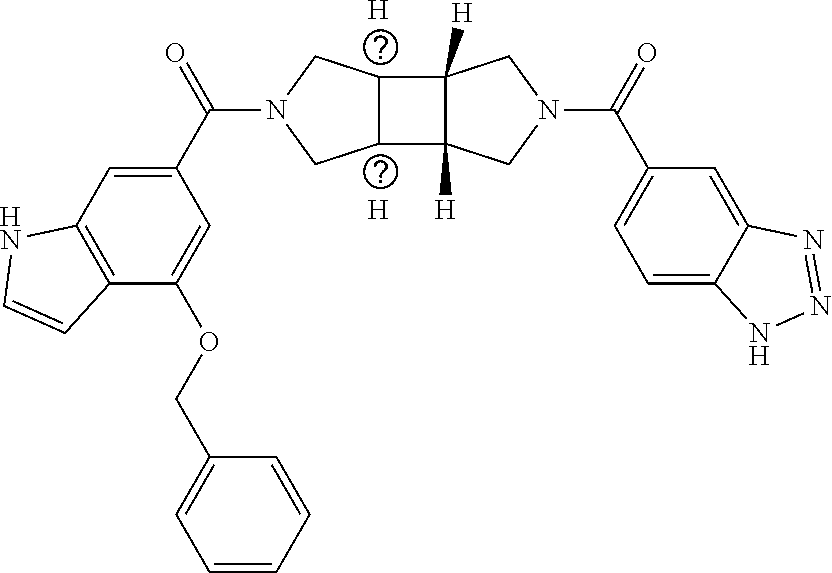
[H].[H].C1=C(C(N2CC3C(C4([H])C3([H])CN(C(C3=CC=C5C(=C3)N=NN5)=O)C4)C2)=O)C=C(OCC2=CC=CC=C2)C2=C1NC=C2
